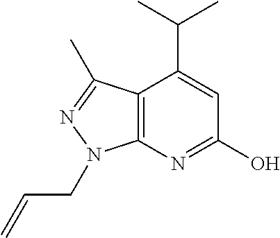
C12=C(C(C)=NN1CC=C)C(C(C)C)=CC(O)=N2
